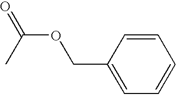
C1(COC(=O)C)=CC=CC=C1
